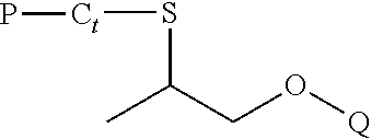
C(C)(S[Ct]P)CO[Q]
